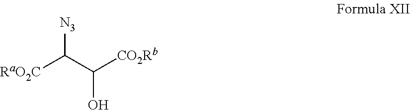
[N3]C(C([CO2Rb])O)[RaO2C]
